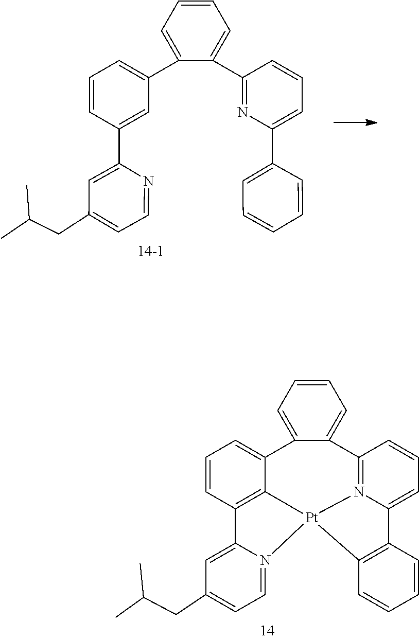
C1=CC=C(C2=CC=CC(C3=CC(CC(C)C)=CC=N3)=C2)C(C2=NC(C3=CC=CC=C3)=CC=C2)=C1.C1=CC=C2C(=C1)C1=N3C(=CC=C1)C1=C(C=CC=C1)[Pt]31C3=C(C=CC=C23)C2=CC(CC(C)C)=CC=N21
